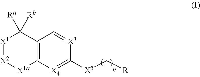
[X1]1[X2][X1a]C2=C(C1([Ra])[Rb])C=[X3]C([X5]C[R])=[X4]2
